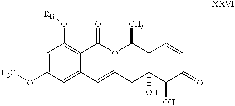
C1=C(OC)C=C2C(=C1O[Rbi])C(=O)OC(C)C1C(O)(CC=C2)C(O)C(=O)C=C1
